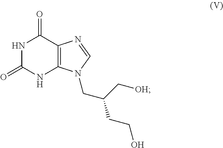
N1C(=O)NC2=C(C1=O)N=CN2CC(C[OH])CCO
